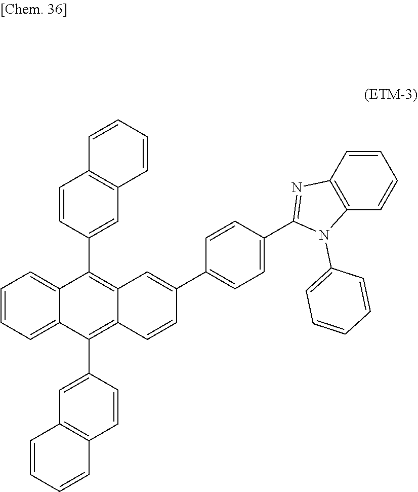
C12=C(C=CC(C3=C4C(=C(C5=CC6=C(C=C5)C=CC=C6)C5=CC=CC=C35)C=C(C3=CC=C(C5=NC6=C(N5C5=CC=CC=C5)C=CC=C6)C=C3)C=C4)=C1)C=CC=C2
